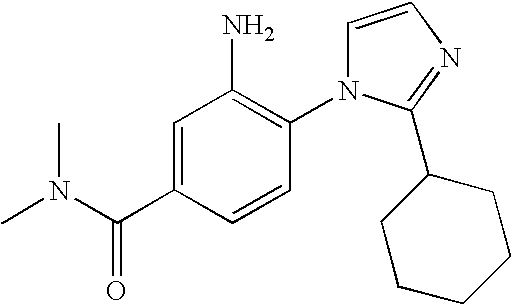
C1=C(C(=O)N(C)C)C=CC(N2C=CN=C2C2CCCCC2)=C1N
